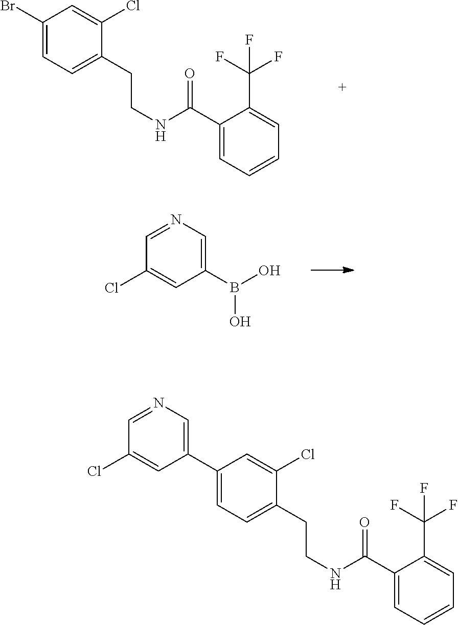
C1(Br)=CC=C(CCNC(C2=CC=CC=C2C(F)(F)F)=O)C(Cl)=C1.C1(B(O)O)=CN=CC(Cl)=C1.C1(C2=CC=C(CCNC(C3=CC=CC=C3C(F)(F)F)=O)C(Cl)=C2)=CN=CC(Cl)=C1
